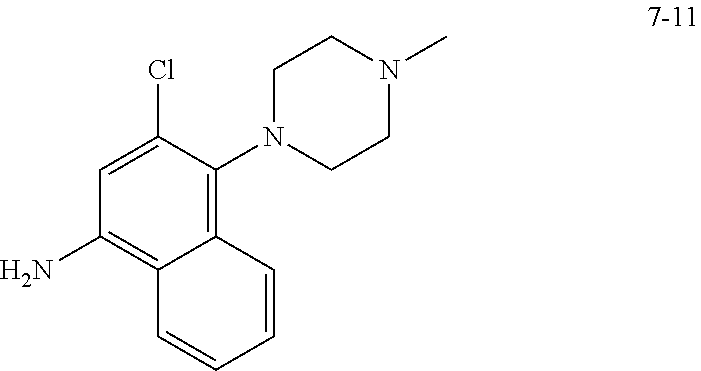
C12=C(N3CCN(C)CC3)C(Cl)=CC(N)=C1C=CC=C2
